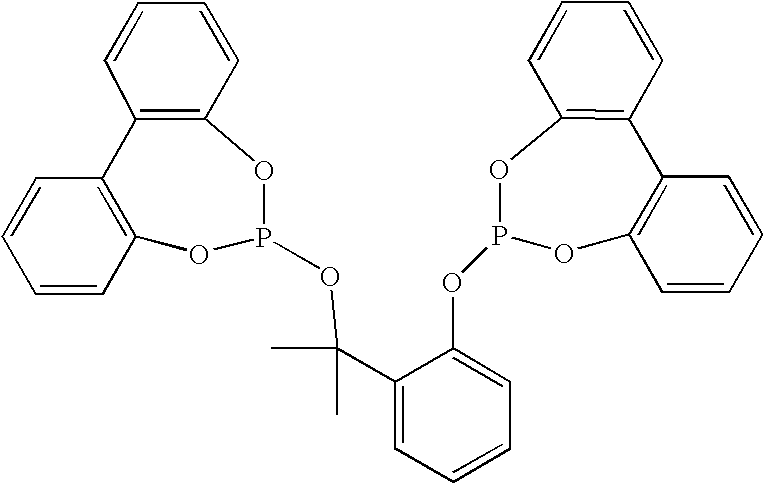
C1=CC=C(OP2OC3=C(C=CC=C3)C3=C(O2)C=CC=C3)C(C(OP2OC3=C(C=CC=C3)C3=C(O2)C=CC=C3)(C)C)=C1
